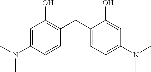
C1=C(N(C)C)C=CC(CC2=CC=C(N(C)C)C=C2O)=C1O
